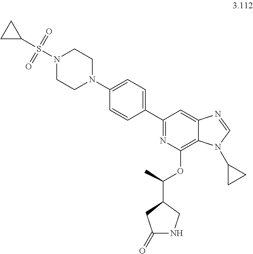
N1(S(=O)(=O)C2CC2)CCN(C2=CC=C(C3=NC(OC(C)C4CNC(=O)C4)=C4C(=C3)N=CN4C3CC3)C=C2)CC1
